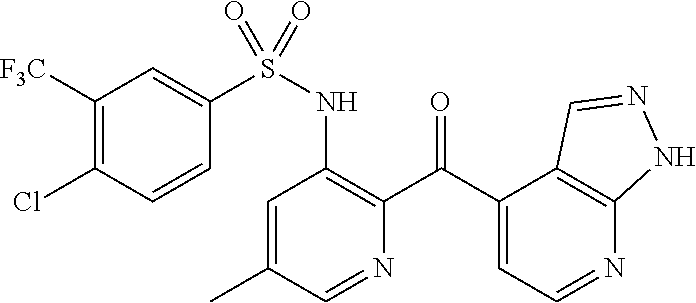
C1=C(C)C=NC(C(C2=CC=NC3=C2C=NN3)=O)=C1NS(=O)(C1=CC([F3C])=C(Cl)C=C1)=O
